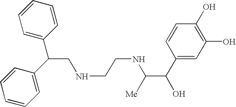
C1(C(O)C([Me])NCCNCC(C2=CC=CC=C2)C2=CC=CC=C2)=CC(O)=C(O)C=C1
